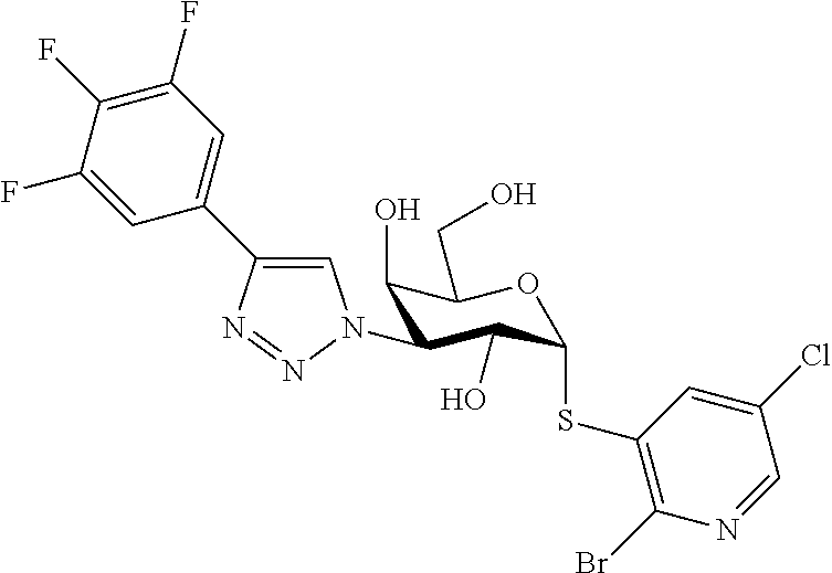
C1(F)=C(F)C(F)=CC(C2=CN(C3C(O)C(CO)OC(SC4=C(Br)N=CC(Cl)=C4)C3O)N=N2)=C1
